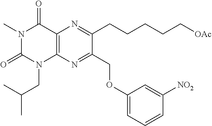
C12=C(N=C(COC3=CC=CC([NO2])=C3)C(CCCCC[OAc])=N1)N(CC(C)C)C(=O)N(C)C2=O
